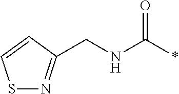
S1N=C(CNC(*)=O)C=C1
